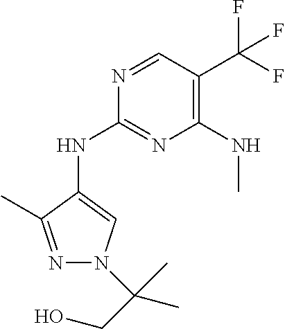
N1=C(C)C(NC2=NC(NC)=C(C(F)(F)F)C=N2)=CN1C(CO)(C)C
